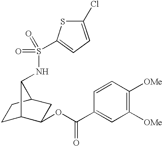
C1C2C(OC(C3=CC([OMe])=C([OMe])C=C3)=O)CC(C1)C2NS(C1=CC=C(Cl)S1)(=O)=O
